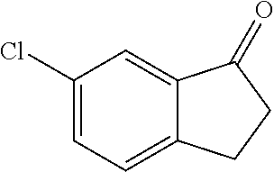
C1(Cl)=CC=C2C(=C1)C(=O)CC2
